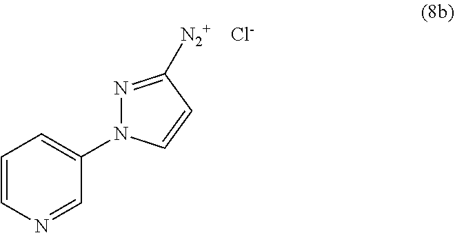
C1=CN=CC(N2N=C([N2+])C=C2)=C1.[Cl-]
